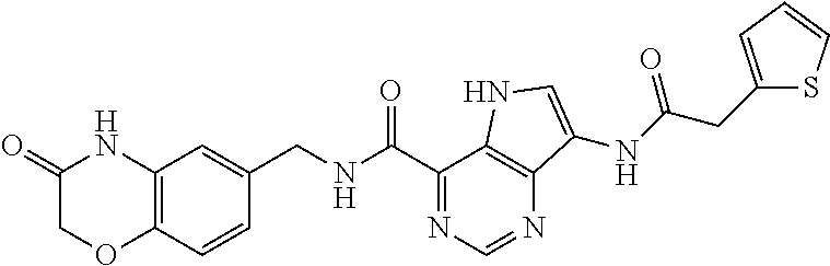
O=C1COC2=C(N1)C=C(CNC(C1=NC=NC3=C1NC=C3NC(=O)CC1=CC=CS1)=O)C=C2
